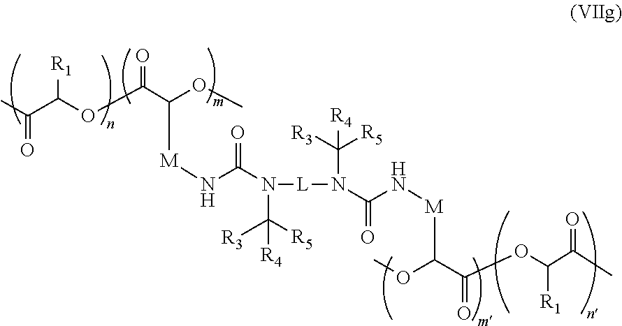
CC(C(OC(C(OC)[M]NC(N(C([R5])([R3])[R4])[L]N(C(N[M]C(OC)C(OC(C(C)=O)[R1])=O)=O)C([R3])([R5])[R4])=O)=O)[R1])=O
